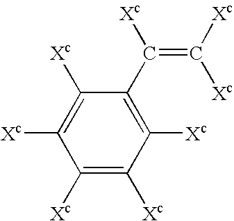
C1([Xc])=C([Xc])C([Xc])=C(C([Xc])=C([Xc])[Xc])C([Xc])=C1[Xc]
